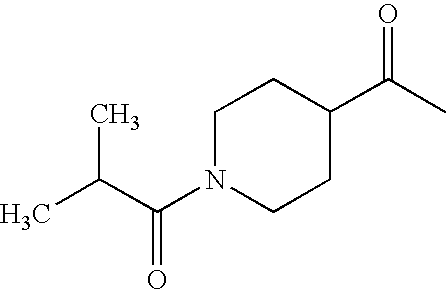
CC(C(N1CCC(C(C)=O)CC1)=O)C
